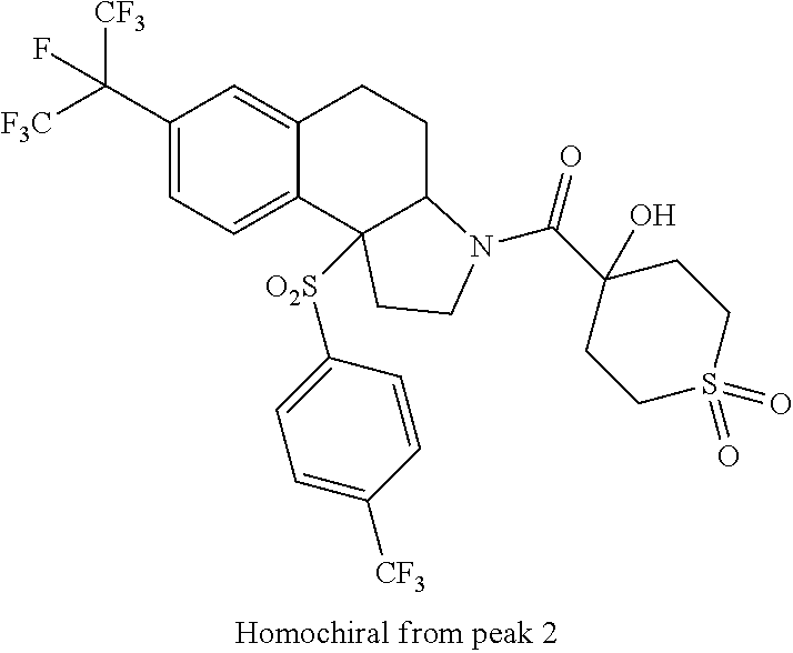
C1(C([CF3])([F3C])F)=CC=C2C(=C1)CCC1C2([O2S]C2=CC=C([CF3])C=C2)CCN1C(C1(O)CCS(=O)(=O)CC1)=O
